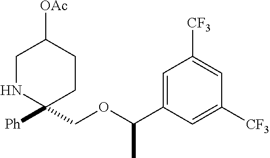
C1NC([Ph])(COC(C2=CC([CF3])=CC([CF3])=C2)C)CCC1[OAc]
